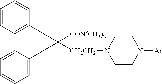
C1=CC=C(C(C2=CC=CC=C2)([CON(CH3)2])[CH2CH2]N2CCN([Ar])CC2)C=C1
